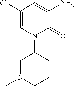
C1(Cl)=CN(C2CCCN(C)C2)C(=O)C(N)=C1
